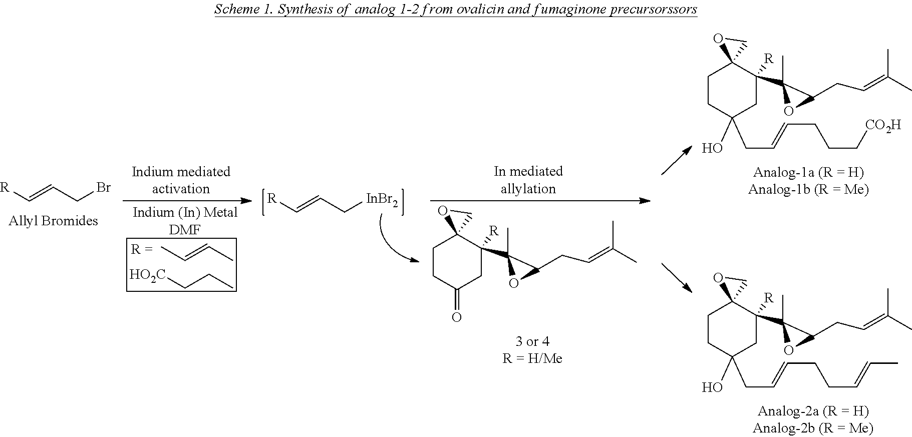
[R]C=CC[InBr2].CC=CC.[HO2C]CCC.[R]C=CCBr.C1CC(CC=CCCC[CO2H])(O)CC([R])(C2(C)C(CC=C(C)C)O2)C12OC2.C1CC(CC=CCCC=CC)(O)CC([R])(C2(C)C(CC=C(C)C)O2)C12OC2.C1CC(=O)CC([R])(C2(C)C(CC=C(C)C)O2)C12OC2
